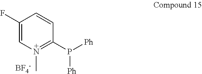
C1(F)=CN(C)=C(P([Ph])[Ph])C=C1.[BF4-]
